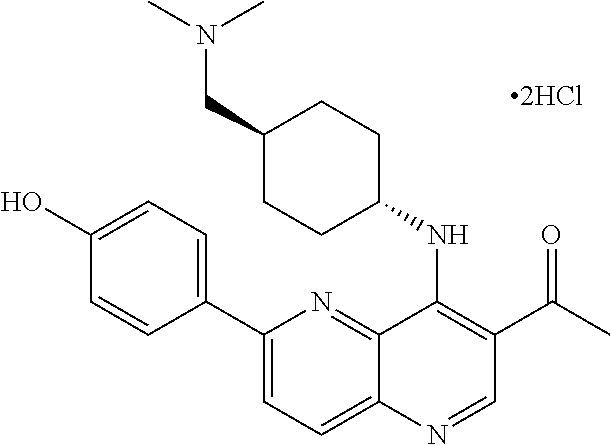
C12=NC(C3=CC=C(O)C=C3)=CC=C1N=CC(C(C)=O)=C2NC1CCC(CN(C)C)CC1
